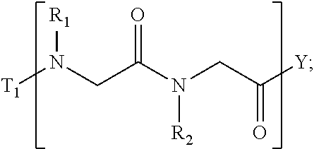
[T1]N(CC(N(CC([Y])=O)[R2])=O)[R1]
